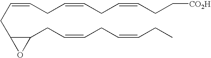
C(CC1C(CC=CCC=CCC)O1)=CCC=CCC=CCC[CO2H]
